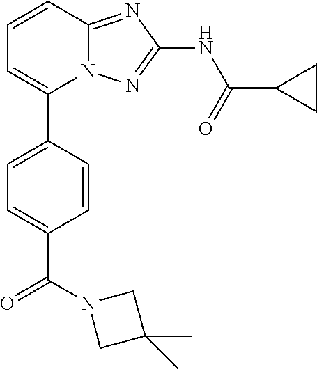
C1=CC2=NC(NC(=O)C3CC3)=NN2C(C2=CC=C(C(N3CC(C)(C)C3)=O)C=C2)=C1
